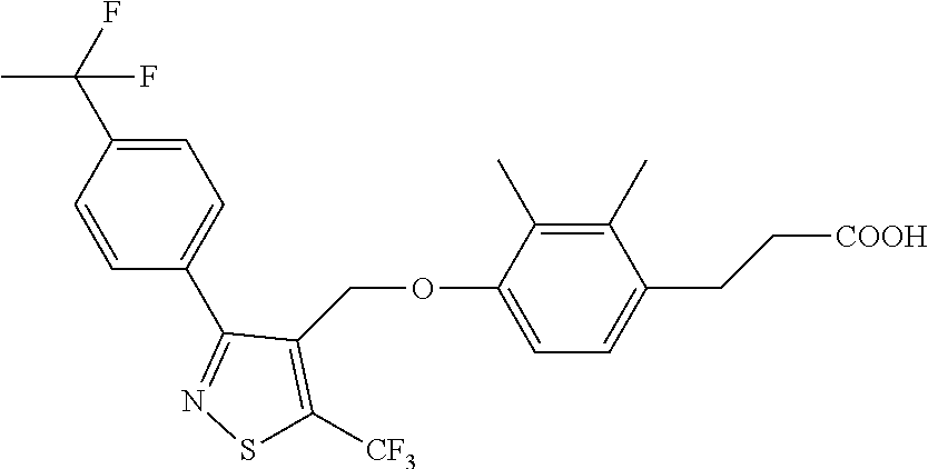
C1=C(C(F)(C)F)C=CC(C2=NSC([CF3])=C2COC2=CC=C(CC[COOH])C(C)=C2C)=C1
